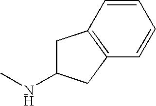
C1=CC2=C(C=C1)CC(NC)C2
